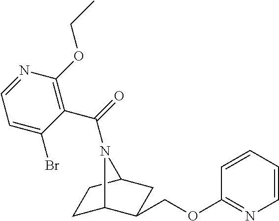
C1C2C(COC3=NC=CC=C3)CC(C1)N2C(=O)C1=C(OCC)N=CC=C1Br
